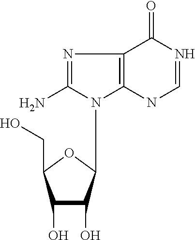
C1(O)C(O)C(N2C3=C(C(=O)N=CN3)N=C2N)OC1CO
